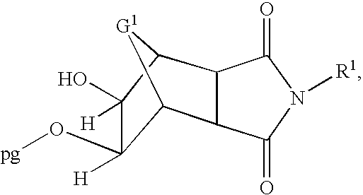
C12[G1]C(C3C1C(=O)N([R1])C3=O)C(O)([H])C2(O[pg])[H]
